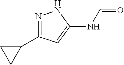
N1=C(C2CC2)C=C(NC=O)N1
